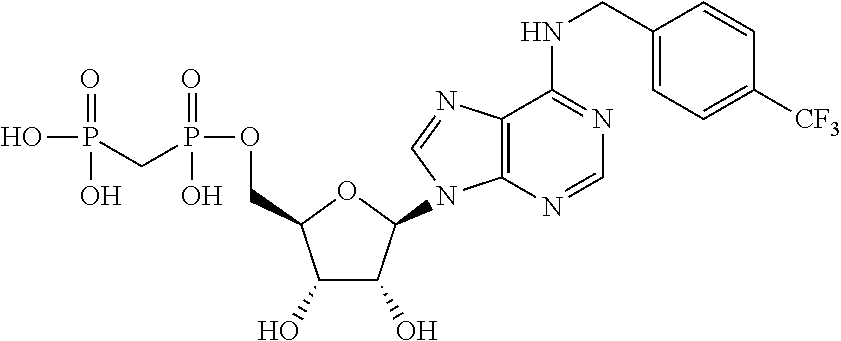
C1(O)C(O)C(N2C3=C(C(NCC4=CC=C([CF3])C=C4)=NC=N3)N=C2)OC1COP(=O)(O)CP(=O)(O)O
